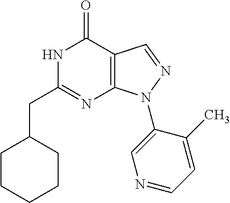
C1(CC2=NC3=C(C(=O)N2)C=NN3C2=CN=CC=C2C)CCCCC1
